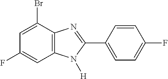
C1=C(Br)C2=C(C=C1F)N([H])C(C1=CC=C(F)C=C1)=N2
